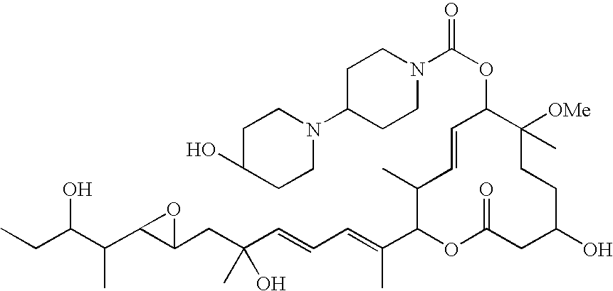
CCC(C(C1C(CC(C=CC=C(C2OC(=O)CC(O)CCC([OMe])(C)C(OC(=O)N3CCC(N4CCC(O)CC4)CC3)C=CC2C)C)(O)C)O1)C)O
